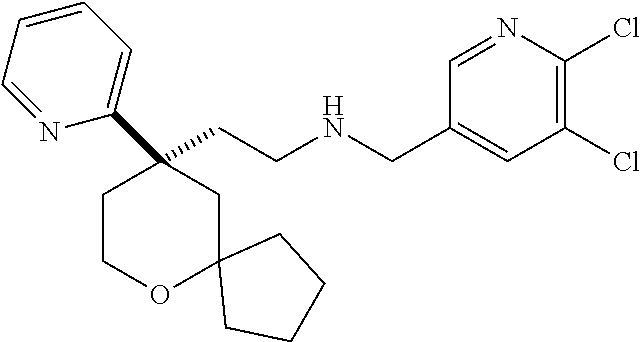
C(CNCC1=CC(Cl)=C(Cl)N=C1)C1(C2=CC=CC=N2)CCOC2(C1)CCCC2
